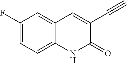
C1(F)=CC=C2C(=C1)C=C(C#C)C(=O)N2
